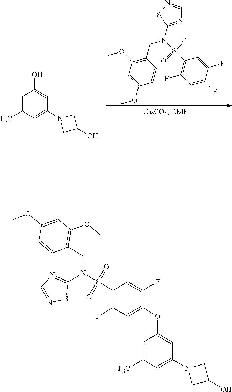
C1=C([F3C])C=C(N2CC(O)C2)C=C1O.C1(CN(S(C2=C(F)C=C(F)C(F)=C2)(=O)=O)C2=NC=NS2)=C(OC)C=C(OC)C=C1.C1=C([F3C])C=C(N2CC(O)C2)C=C1OC1=CC(F)=C(S(N(C2=NC=NS2)CC2=C(OC)C=C(OC)C=C2)(=O)=O)C=C1F
